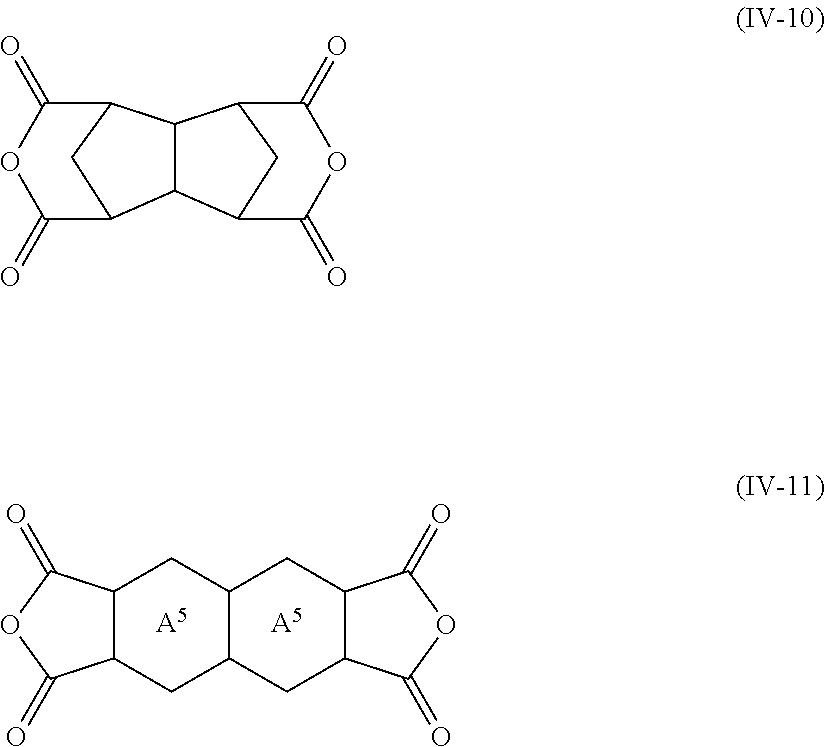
C1C2C(CC3C1CC1C(C3)C(=O)OC1=O)C(=O)OC2=O.[A5].[A5].C1C2C(=O)OC(=O)C1C1C2C2CC1C(=O)OC2=O
